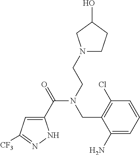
C1(C(=O)N(CCN2CCC(O)C2)CC2=C(Cl)C=CC=C2N)=CC([CF3])=NN1
